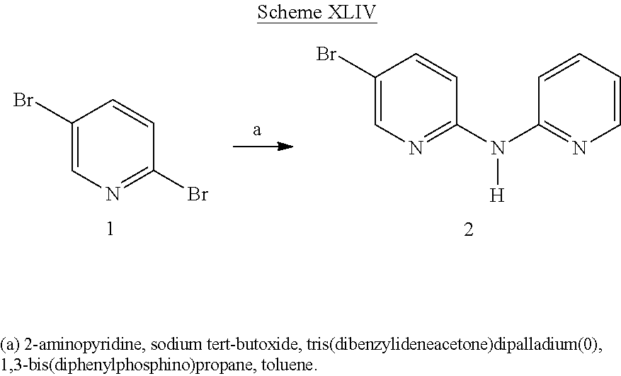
C1(Br)=CN=C(Br)C=C1.C1(Br)=CN=C(N(C2=NC=CC=C2)[H])C=C1
